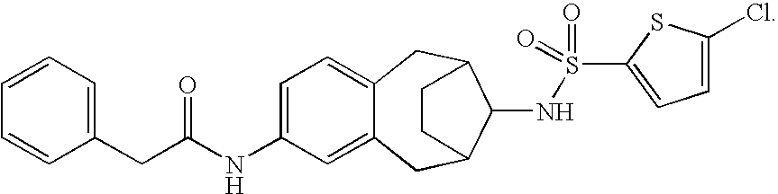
C12=CC=C(NC(CC3=CC=CC=C3)=O)C=C1CC1C(NS(C3=CC=C(Cl)S3)(=O)=O)C(C2)CC1
